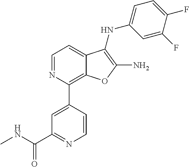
N1=CC=C2C(=C1C1=CC(C(NC)=O)=NC=C1)OC(N)=C2NC1=CC=C(F)C(F)=C1
